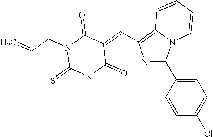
C12=C(C=C3C(=O)N(CC=C)C(=S)NC3=O)N=C(C3=CC=C(Cl)C=C3)N1C=CC=C2
